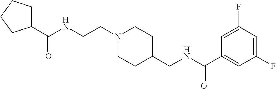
C1(C(NCCN2CCC(CNC(C3=CC(F)=CC(F)=C3)=O)CC2)=O)CCCC1
